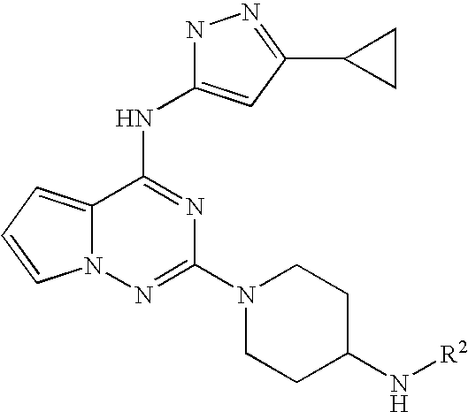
C12=CC=CN1N=C(N1CCC(N[R2])CC1)N=C2NC1=CC(C2CC2)=NN1
